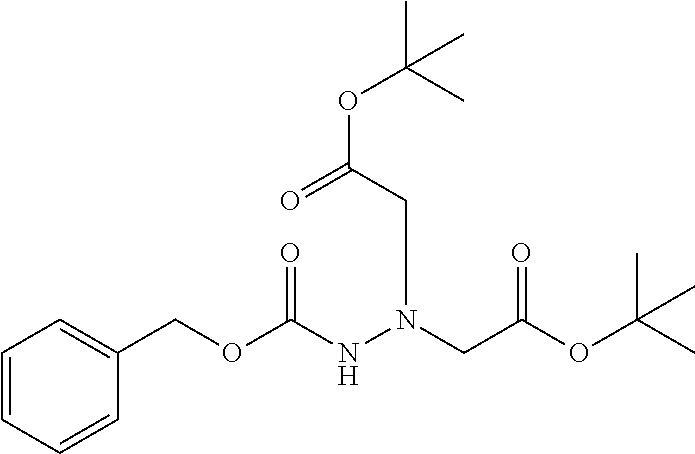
C1=CC=CC(COC(NN(CC(OC(C)(C)C)=O)CC(OC(C)(C)C)=O)=O)=C1
